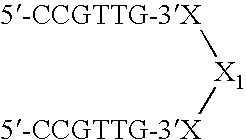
[X1]([5-CCGTTG-3X])[5-CCGTTG-3X]
